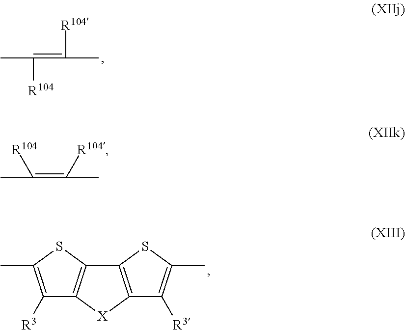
CC(=C(C)[R104])[R104].C1([R3])=C(C)SC2=C1[X]C1=C2SC(C)=C1[R3].CC(=C(C)[R104])[R104]
